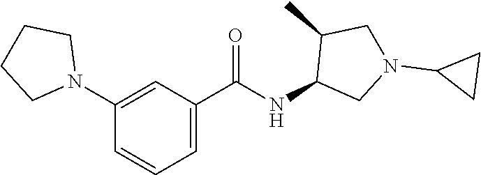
C1=C(N2CCCC2)C=CC=C1C(NC1CN(C2CC2)CC1C)=O
